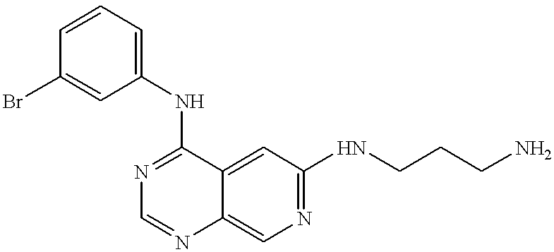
C1(Br)=CC(NC2=NC=NC3=CN=C(NCCCN)C=C23)=CC=C1
